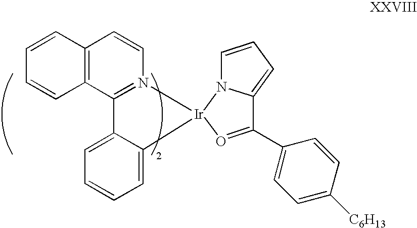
C1=CC2=C(C=C1)C=CN1=C2C2=CC=CC=C2[Ir]12N1C=CC=C1C(C1=CC=C([C6H13])C=C1)=O2
